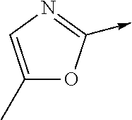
C1(C)=CN=C(->C)O1
